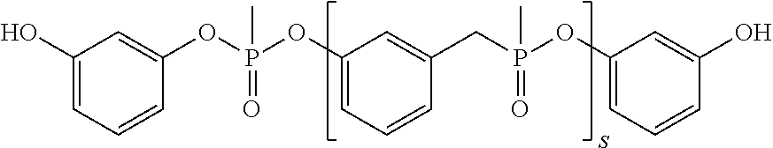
C1(O)=CC=CC(OP(OC2=CC=CC(CP(OC3=CC=CC(O)=C3)(C)=O)=C2)(C)=O)=C1
